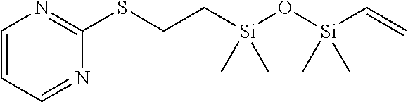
C1=CC=NC(SCC[Si](O[Si](C=C)(C)C)(C)C)=N1
